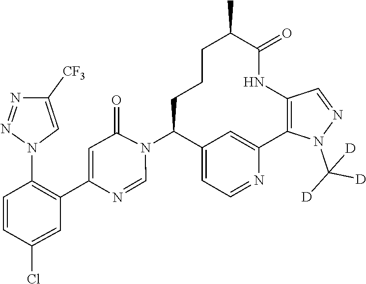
C1=NC(C2=C(N3C=C([CF3])N=N3)C=CC(Cl)=C2)=CC(=O)N1C1C2=CC=NC(=C2)C2=C(NC(=O)C(C)CCC1)C=NN2C([D])([D])[D]
